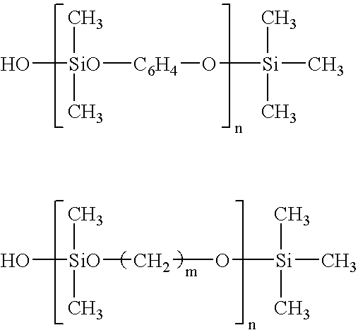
O[SiO](C)(C)[C6H4]O[Si](C)(C)C.O[SiO](C)(C)CO[Si](C)(C)C
